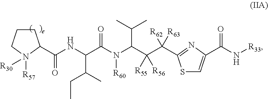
C1CCN([R57])([R30])C1C(NC(C(N(C(C(C([R63])([R62])C1=NC(C(N[R33])=O)=CS1)([R55])[R56])C(C)C)[R60])=O)C(C)CC)=O
